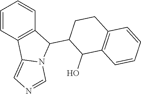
C1=CC2=C(C=C1)C(C1C(O)C3=C(CC1)C=CC=C3)N1C2=CN=C1
